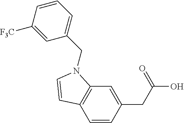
C1=CC(CC(O)=O)=CC2=C1C=CN2CC1=CC=CC([F3C])=C1
